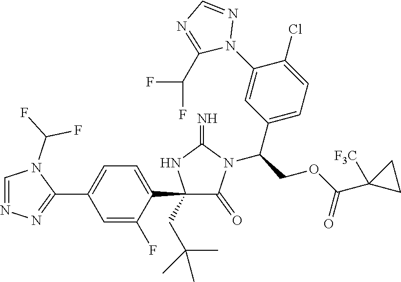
C1(C2=CC=C(C3=NN=CN3C(F)F)C=C2F)(CC(C)(C)C)C(=O)N(C(COC(C2([F3C])CC2)=O)C2=CC=C(Cl)C(N3N=CN=C3C(F)F)=C2)C(=N)N1
